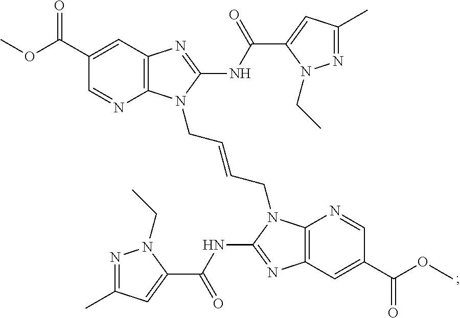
C12=C(N=C(NC(C3=CC(C)=NN3CC)=O)N1CC=CCN1C3=C(N=C1NC(C1=CC(C)=NN1CC)=O)C=C(C(=O)OC)C=N3)C=C(C(=O)OC)C=N2
